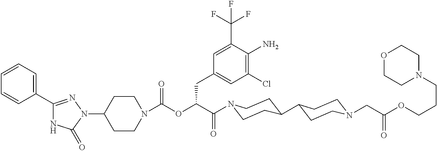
N1(C2CCN(C(=O)OC(C(=O)N3CCC(C4CCN(CC(OCCCN5CCOCC5)=O)CC4)CC3)CC3=CC(Cl)=C(N)C(C(F)(F)F)=C3)CC2)N=C(C2=CC=CC=C2)NC1=O
